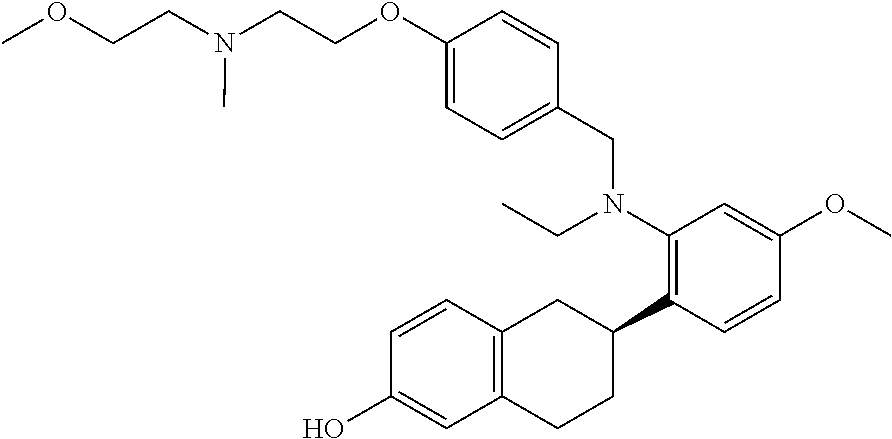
C12=C(C=CC(O)=C1)CC(C1=C(N(CC)CC3=CC=C(OCCN(CCOC)C)C=C3)C=C(OC)C=C1)CC2
